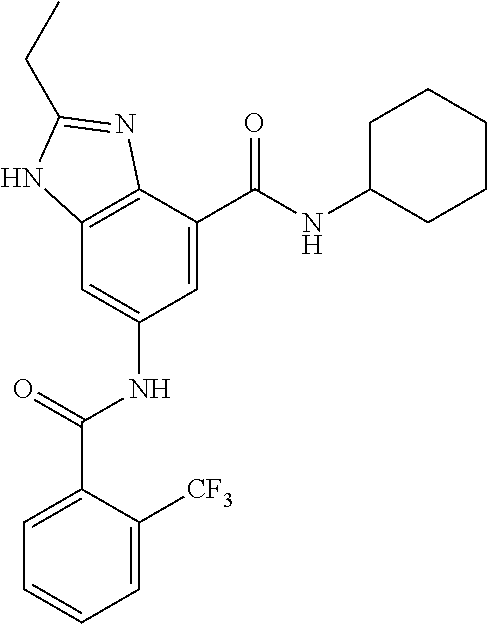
C12=C(C(C(=O)NC3CCCCC3)=CC(NC(=O)C3=CC=CC=C3[CF3])=C1)N=C(CC)N2
